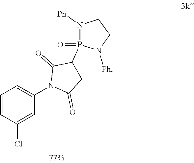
C1=CC(Cl)=CC(N2C(=O)CC(P3(=O)N([Ph])CCN3[Ph])C2=O)=C1
